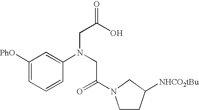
C1([PhO])=CC=CC(N(CC(=O)N2CCC([NHCO2tBu])C2)CC(O)=O)=C1
